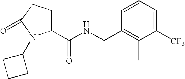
C(NCC1=C(C)C([CF3])=CC=C1)(=O)C1CCC(=O)N1C1CCC1
